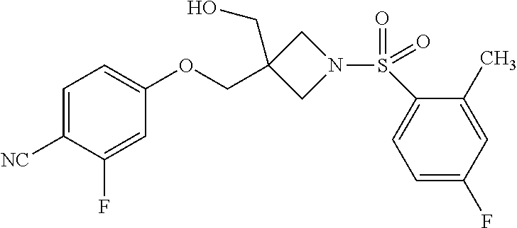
C1=C([NC])C(F)=CC(OCC2(CO)CN(S(=O)(C3=CC=C(F)C=C3C)=O)C2)=C1
